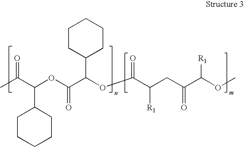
CC(C(OC(C(OC(C(CC(C(OC)[R1])=O)[R1])=O)C1CCCCC1)=O)C1CCCCC1)=O
